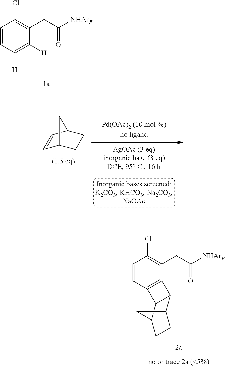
C1([H])=C([H])C(CC([NHArF])=O)=C(Cl)C=C1.C12=C(C(CC([NHArF])=O)=C(Cl)C=C1)C1C3CCC(C3)C21.C12CCC(C1)C=C2
